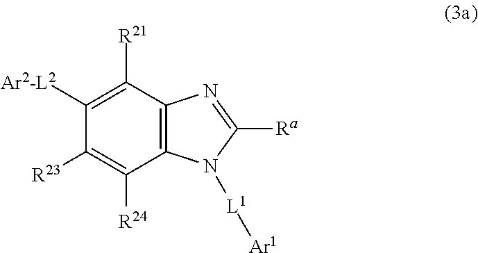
C12=C(C([R21])=C([Ar2-L2])C([R23])=C1[R24])N=C([Ra])N2[L1][Ar1]
